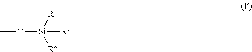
CO[Si]([R])([R])[R]
